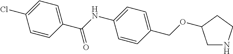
C1=CC(C(NC2=CC=C(COC3CNCC3)C=C2)=O)=CC=C1Cl
